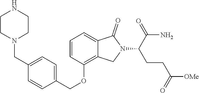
C1=CC(OCC2=CC=C(CN3CCNCC3)C=C2)=C2C(=C1)C(=O)N(C(C(N)=O)CCC(=O)[OMe])C2
